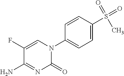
C1(N2C(=O)N=C(N)C(F)=C2)=CC=C(S(=O)(=O)C)C=C1
